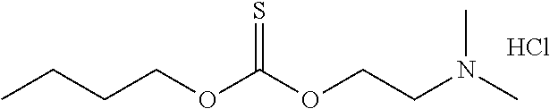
C(COC(OCCN(C)C)=S)CC.Cl
